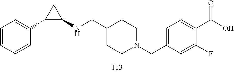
C1(C2CC2NCC2CCN(CC3=CC=C(C(O)=O)C(F)=C3)CC2)=CC=CC=C1
